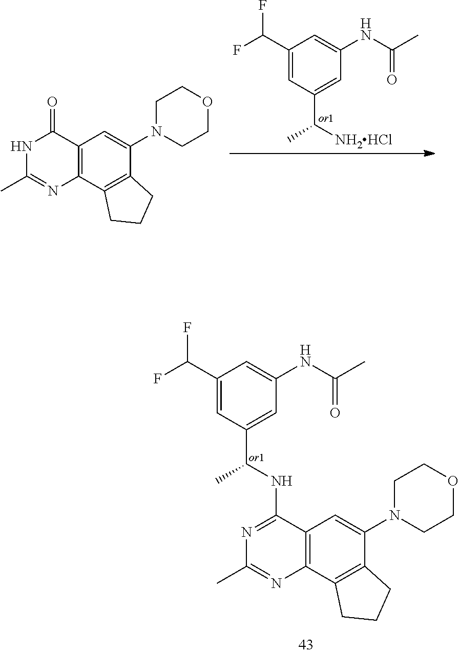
C12=C(C3=C(C(N4CCOCC4)=C1)CCC3)N=C(C)N=C2NC(C1=CC(NC(=O)C)=CC(C(F)F)=C1)C.C1(C(F)F)=CC(C(C)[NH2HCl])=CC(NC(=O)C)=C1.C12=C(C3=C(C(N4CCOCC4)=C1)CCC3)N=C(C)NC2=O
